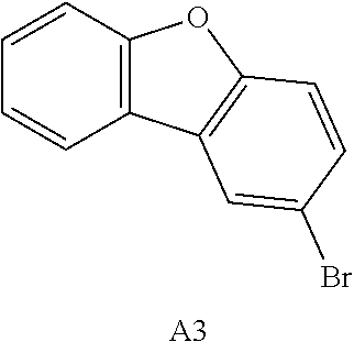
C12=C(C=CC=C1)OC1=C2C=C(Br)C=C1.[A3]
